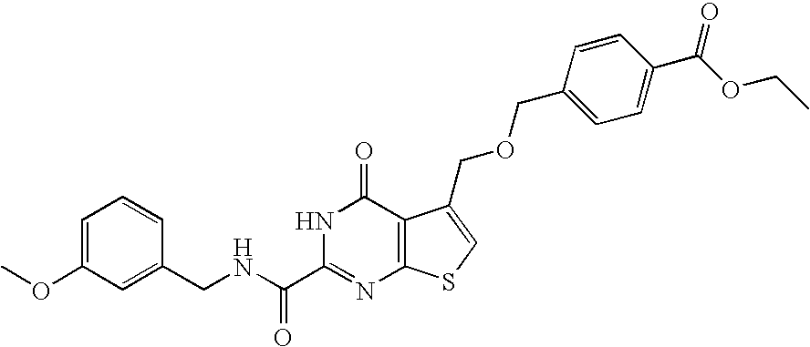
C1(CNC(C2=NC3=C(C(=O)N2)C(COCC2=CC=C(C(OCC)=O)C=C2)=CS3)=O)=CC(OC)=CC=C1
